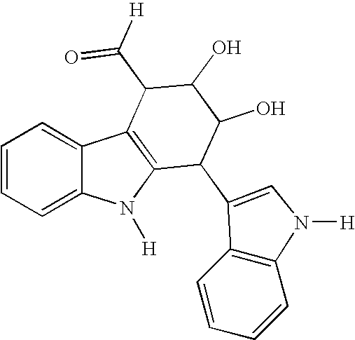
C1=CC=C2C(=C1)C1=C(N2[H])C(C2=CN([H])C3=C2C=CC=C3)C(O)C(O)C1C(=O)[H]
